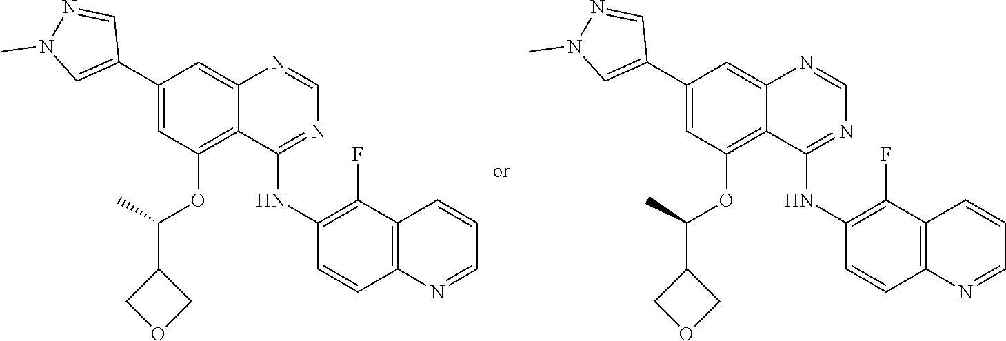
C1=NC2=CC(C3=CN(C)N=C3)=CC(OC(C)C3COC3)=C2C(NC2=C(F)C3=C(N=CC=C3)C=C2)=N1.C1=NC2=CC(C3=CN(C)N=C3)=CC(OC(C)C3COC3)=C2C(NC2=C(F)C3=C(N=CC=C3)C=C2)=N1
